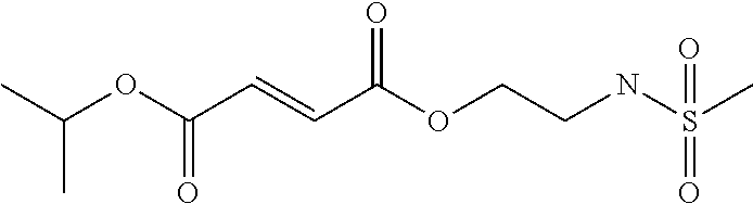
C(OC(C=CC(OCCNS(C)(=O)=O)=O)=O)(C)C
